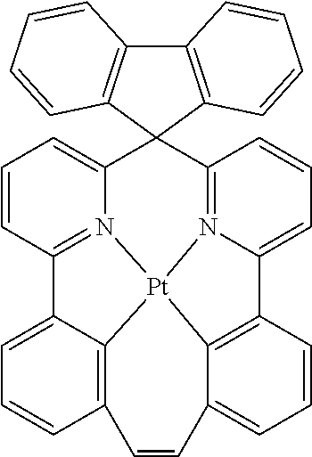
C1=CC2=N3C(=C1)C1(C4=N5C(=CC=C4)C4=C6C(=CC=C4)C=CC4=C(C2=CC=C4)[Pt]356)C2=C(C3=C1C=CC=C3)C=CC=C2
